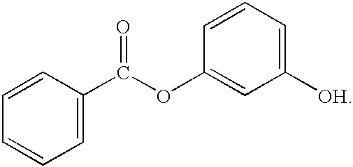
C1=C(C(OC2=CC(O)=CC=C2)=O)C=CC=C1
